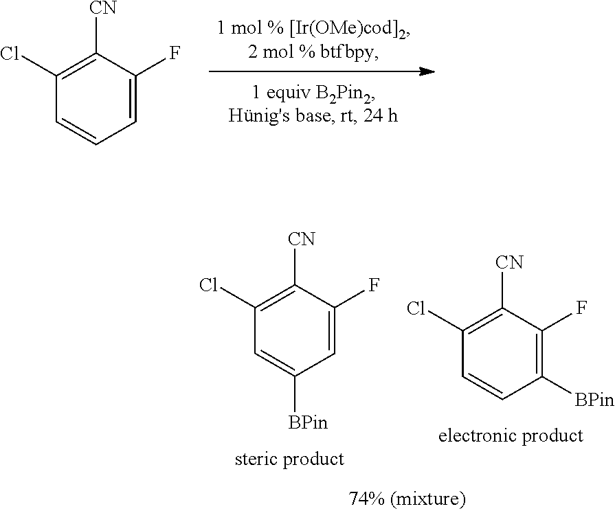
C1=CC=C(F)C([CN])=C1Cl.C1=C([BPin])C=C(F)C([CN])=C1Cl.C1=CC([BPin])=C(F)C([CN])=C1Cl
